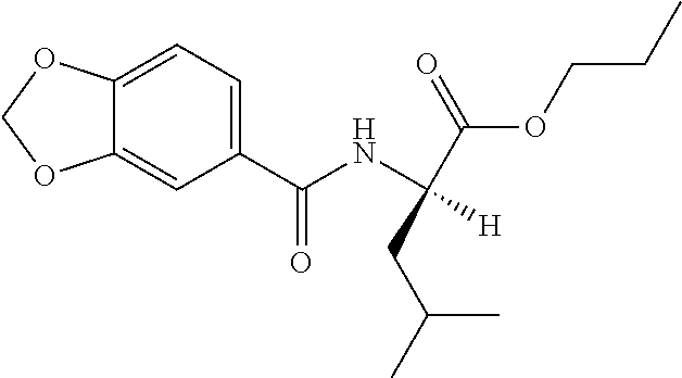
C1=C(C(NC([H])(CC(C)C)C(OCCC)=O)=O)C=C2C(=C1)OCO2
